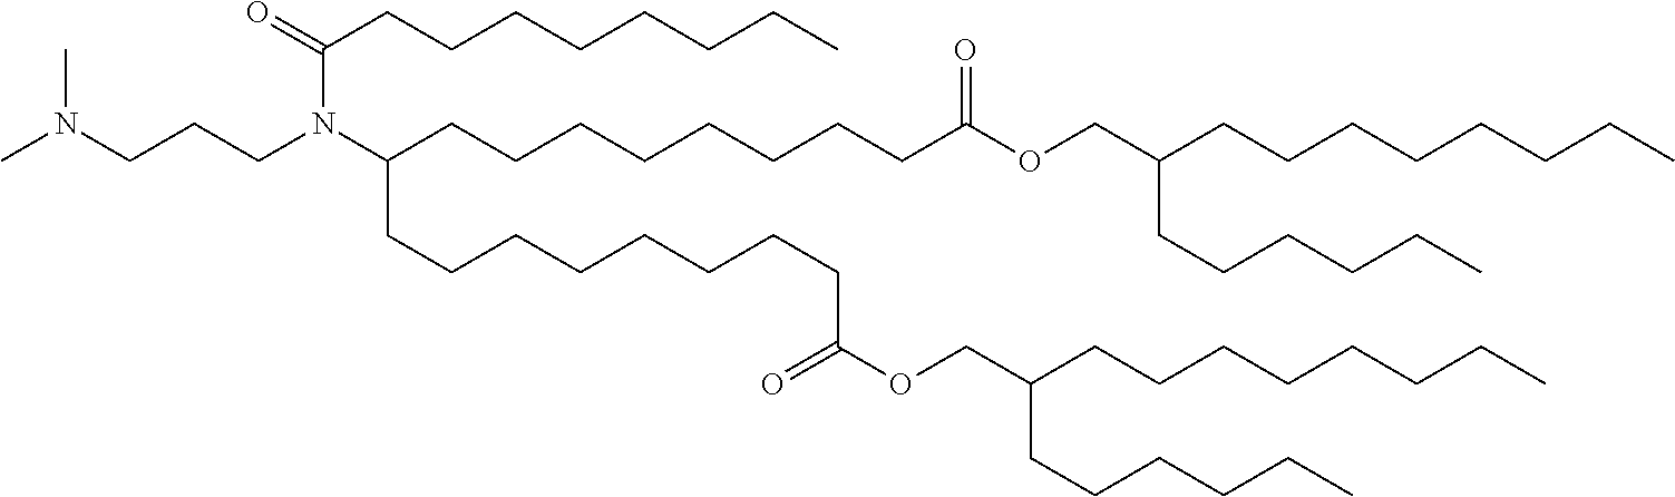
CN(CCCN(C(CCCCCCCCC(OCC(CCCCCCCC)CCCCCC)=O)CCCCCCCCC(=O)OCC(CCCCCCCC)CCCCCC)C(CCCCCCCC)=O)C
